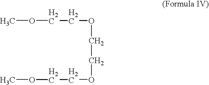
COCCOCCOCCOC
